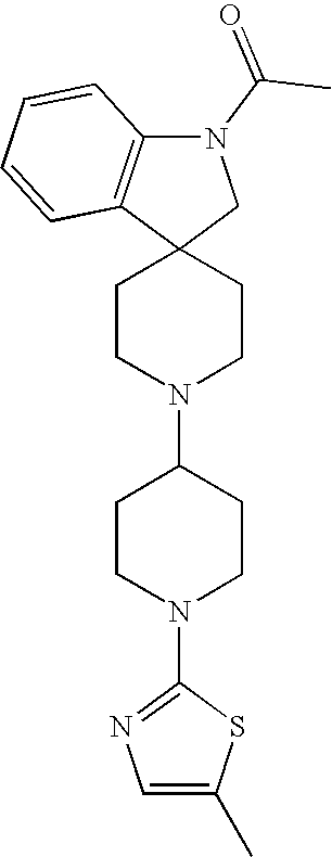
C1CN(C2CCN(C3=NC=C(C)S3)CC2)CCC12CN(C(C)=O)C1=C2C=CC=C1
